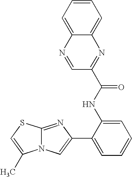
N12C(=NC(C3=CC=CC=C3NC(=O)C3=NC4=CC=CC=C4N=C3)=C1)SC=C2C
